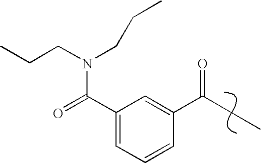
C1(C(=O)N(CCC)CCC)=CC=CC(C(CC)=O)=C1
